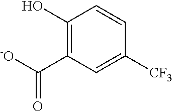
C1(O)=C(C([-O])=O)C=C([CF3])C=C1
